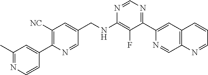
N1=CN=C(C2=CC3=C(N=CC=C3)C=N2)C(F)=C1NCC1=CC([NC])=C(C2=CC(C)=NC=C2)N=C1
